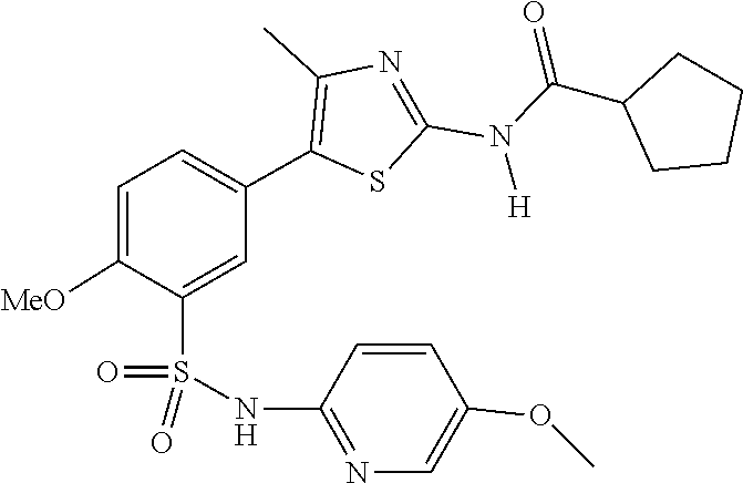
C(C1CCCC1)(N(C1=NC(C)=C(C2=CC=C([MeO])C(S(=O)(NC3=NC=C(OC)C=C3)=O)=C2)S1)[H])=O
